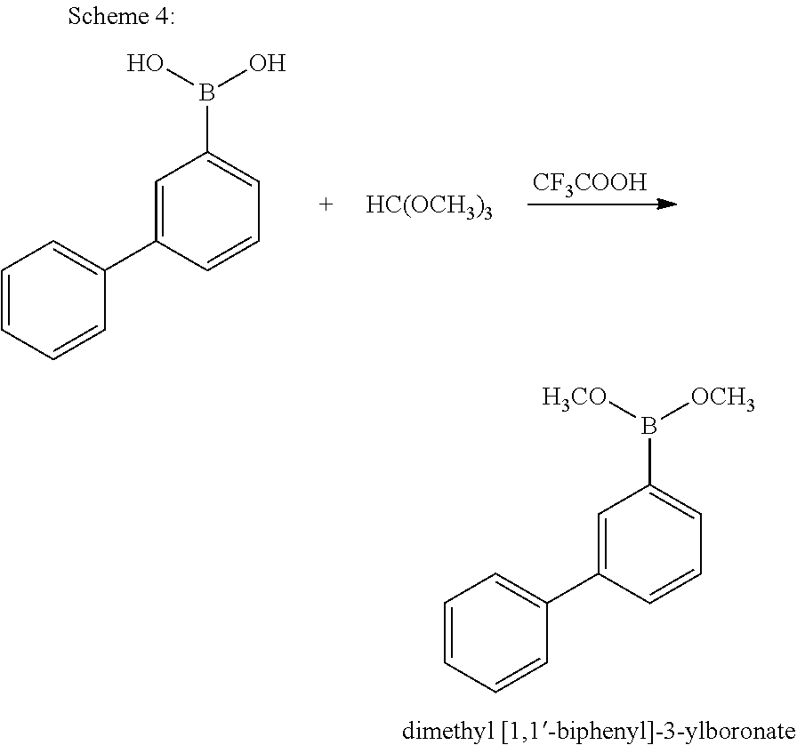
C1=CC=CC(C2=CC(B([H3CO])[OCH3])=CC=C2)=C1.[CF3COOH].C1=CC=CC(C2=CC(B(O)O)=CC=C2)=C1.[HC(OCH3)3]
